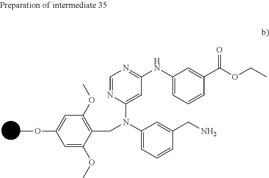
C1=C(OC)C(CN(C2=CC=CC(CN)=C2)C2=CC(NC3=CC=CC(C(=O)OCC)=C3)=NC=N2)=C(OC)C=C1OC
